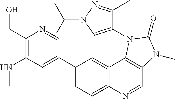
C1(CO)=C(NC)C=C(C2=CC=C3C(=C2)C2=C(C=N3)N(C)C(=O)N2C2=CN(C(C)C)N=C2C)C=N1
